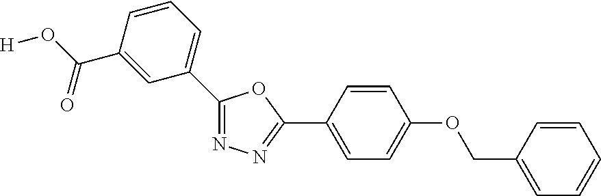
[H]OC(=O)C1=CC(C2=NN=C(C3=CC=C(OCC4=CC=CC=C4)C=C3)O2)=CC=C1
